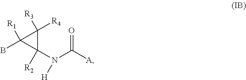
N(C([A])=O)([H])C1([R2])C([R4])([R3])C1(B)[R1]
